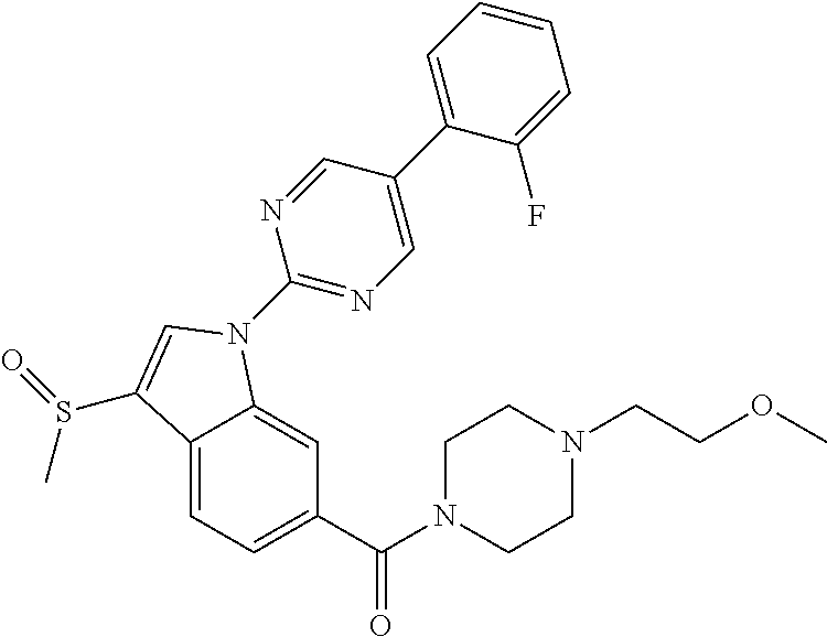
C12=CC=C(C(N3CCN(CCOC)CC3)=O)C=C1N(C1=NC=C(C3=CC=CC=C3F)C=N1)C=C2S(=O)C
